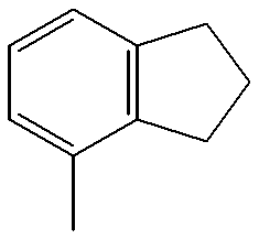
C1=CC=C(C)C2=C1CCC2
